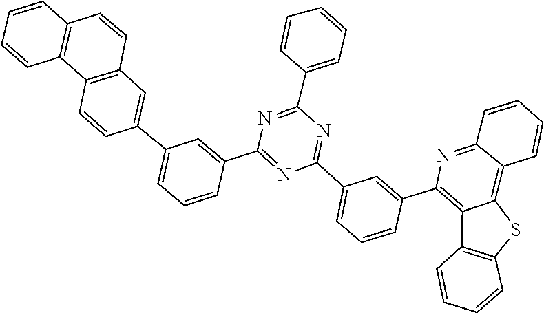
C1(C2=NC(C3=CC=CC=C3)=NC(C3=CC(C4=CC5=C(C6=C(C=C5)C=CC=C6)C=C4)=CC=C3)=N2)=CC=CC(C2=C3C(=C4C(=N2)C=CC=C4)SC2=C3C=CC=C2)=C1
